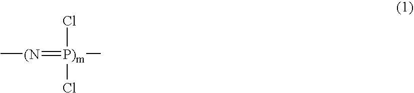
[(N](=[P)m](C)(Cl)Cl)C
